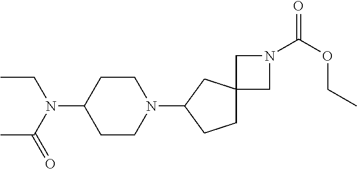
C1CN(C2CCC3(C2)CN(C(OCC)=O)C3)CCC1N(C(C)=O)CC
